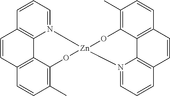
C1=CC2=C3N(=C1)[Zn]1(OC4=C(C)C=CC(=C34)C=C2)OC2=C(C)C=CC3=C2C2=C(C=C3)C=CC=N12
